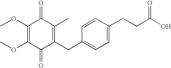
C1(=O)C(CC2=CC=C(CCC(O)=O)C=C2)=C(C)C(=O)C(OC)=C1OC
